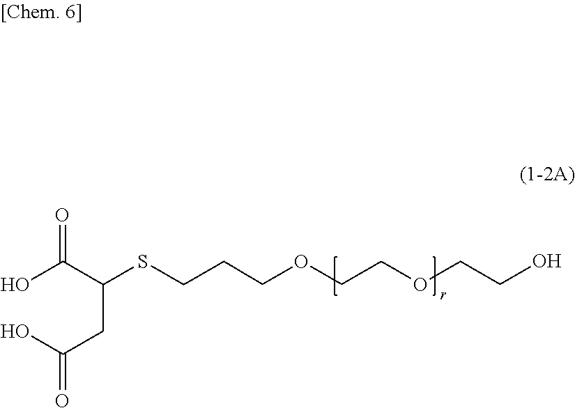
C(COCCOCCO)CSC(C(O)=O)CC(=O)O
